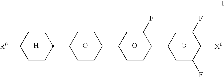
O.[H].O.O.C1CC(C2CCC(C3CCC(C4CC(F)C([X0])C(F)C4)C(F)C3)CC2)CCC1[R0]
